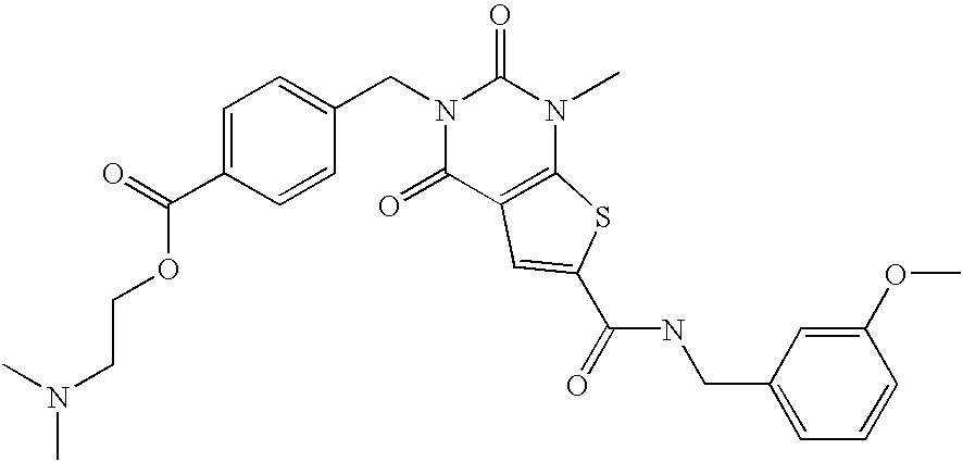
C1=C(C(=O)OCCN(C)C)C=CC(CN2C(=O)C3=C(N(C)C2=O)SC(C(NCC2=CC=CC(OC)=C2)=O)=C3)=C1
